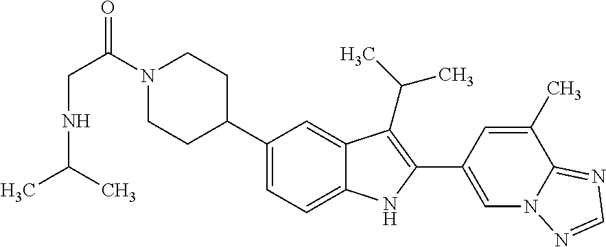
C(NC(C)C)C(N1CCC(C2=CC=C3C(=C2)C(C(C)C)=C(C2=CN4C(=NC=N4)C(C)=C2)N3)CC1)=O
